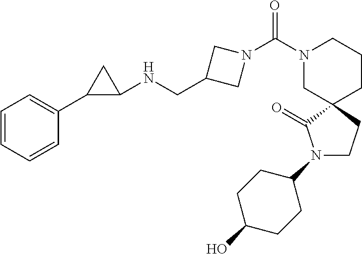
C1(C2=CC=CC=C2)C(NCC2CN(C(N3CC4(CCC3)C(=O)N(C3CCC(O)CC3)CC4)=O)C2)C1
